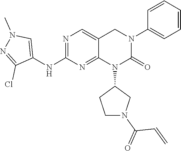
C1=C(N2CC3=CN=C(NC4=CN(C)N=C4Cl)N=C3N(C3CCN(C(=O)C=C)C3)C2=O)C=CC=C1
